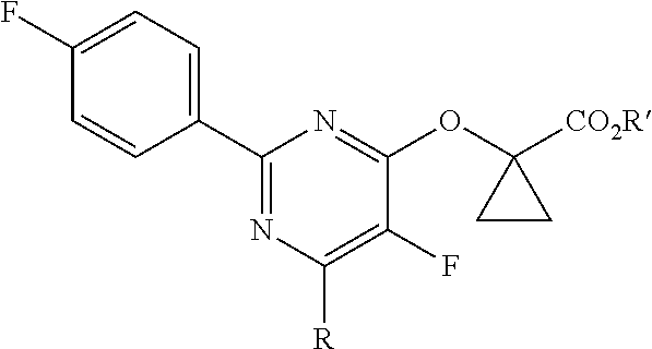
C1(F)=CC=C(C2=NC([R])=C(F)C(OC3([CO2R])CC3)=N2)C=C1
